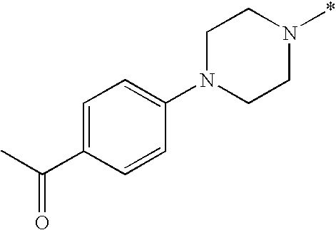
C1N(C2=CC=C(C(C)=O)C=C2)CCN(*)C1
